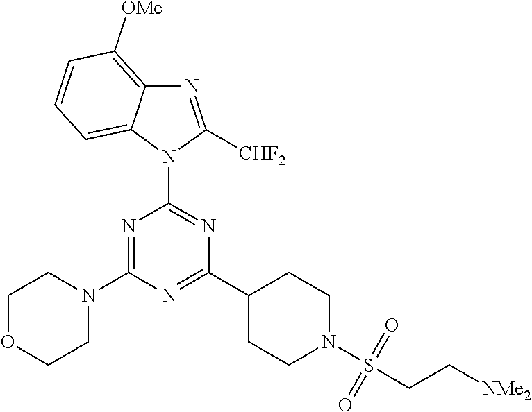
N1=C(N2CCOCC2)N=C(C2CCN(S(CC[NMe2])(=O)=O)CC2)N=C1N1C([CHF2])=NC2=C([OMe])C=CC=C12
